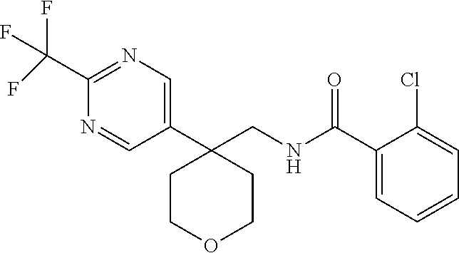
C1(C(F)(F)F)=NC=C(C2(CNC(C3=CC=CC=C3Cl)=O)CCOCC2)C=N1
